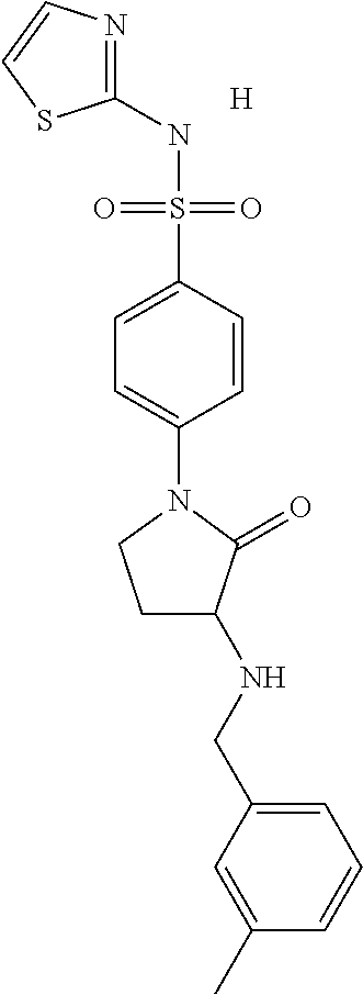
C1(NS(C2=CC=C(N3CCC(NCC4=CC=CC(C)=C4)C3=O)C=C2)(=O)=O)=NC=CS1.[H]
